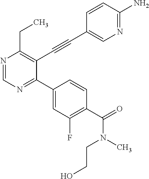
N1=CN=C(C2=CC(F)=C(C(=O)N(CCO)C)C=C2)C(C#CC2=CN=C(N)C=C2)=C1CC
